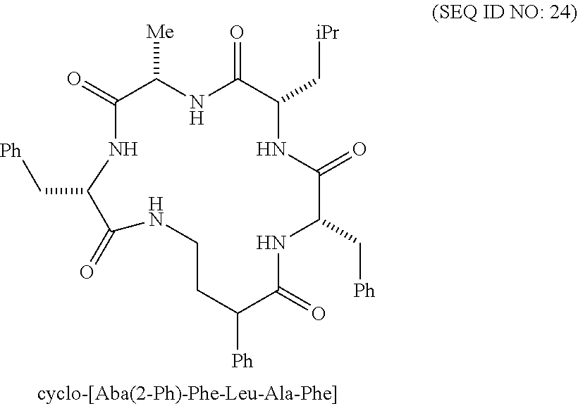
O=C1C([Me])NC(=O)C(C[iPr])NC(=O)C(C[Ph])NC(=O)C([Ph])CCNC(=O)C(C[Ph])N1
